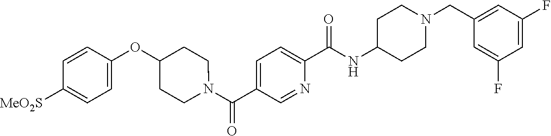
N(C(C1=CC=C(C(=O)N2CCC(OC3=CC=C([SO2Me])C=C3)CC2)C=N1)=O)C1CCN(CC2=CC(F)=CC(F)=C2)CC1
